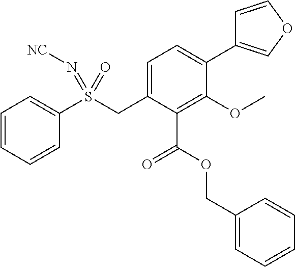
C1=CC=CC(S(CC2=CC=C(C3=COC=C3)C(OC)=C2C(OCC2=CC=CC=C2)=O)(=N[NC])=O)=C1
